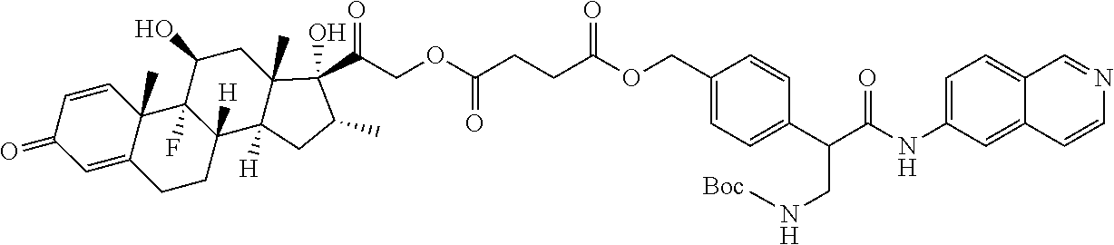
C(CC(OCC1=CC=C(C(C(NC2=CC=C3C(=C2)C=CN=C3)=O)CN[Boc])C=C1)=O)C(=O)OCC(C1(O)C2(C)C([H])(C3([H])CCC4=CC(=O)C=CC4(C)C3(F)C(O)C2)CC1C)=O
